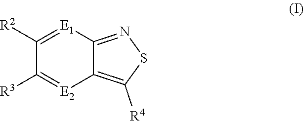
C12=NSC([R4])=C1[E2]=C([R3])C([R2])=[E1]2
